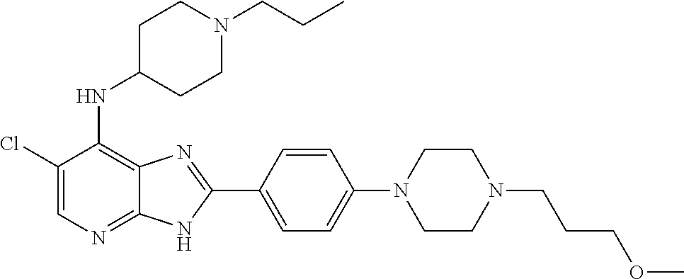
C1(Cl)=CN=C2C(=C1NC1CCN(CCC)CC1)N=C(C1=CC=C(N3CCN(CCCOC)CC3)C=C1)N2
